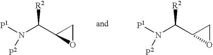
[P1]N(C(C1CO1)[R2])[P2].[P1]N(C(C1CO1)[R2])[P2]
